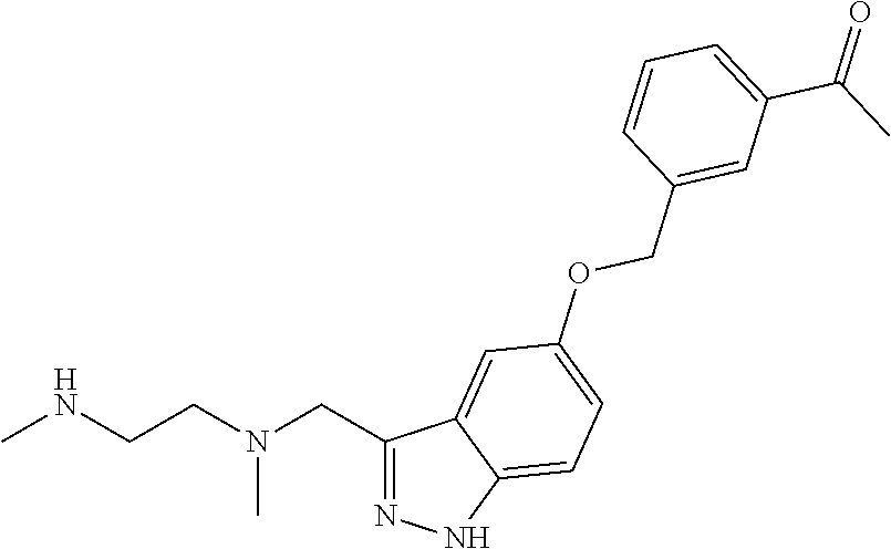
C1(CN(CCNC)C)=NNC2=CC=C(OCC3=CC(C(C)=O)=CC=C3)C=C12
